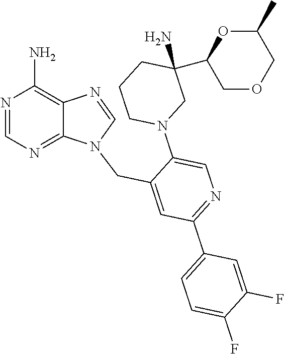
N1(CC2=CC(C3=CC=C(F)C(F)=C3)=NC=C2N2CC(C3COCC(C)O3)(N)CCC2)C2=NC=NC(N)=C2N=C1
